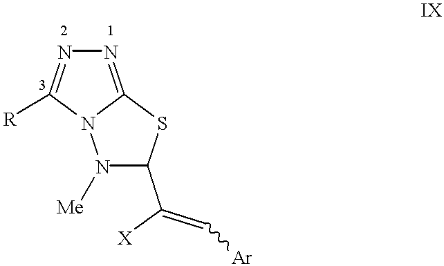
N1=C2SC(C([X])=C[Ar])N([Me])N2C([R])=N1
